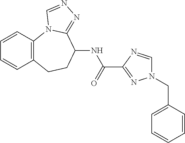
C1=CC2=C(C=C1)CCC(NC(=O)C1=NN(CC3=CC=CC=C3)C=N1)C1=NN=CN21
